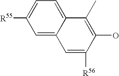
C1([R55])=CC=C2C(=C1)C=C([R56])C(O)=C2C
